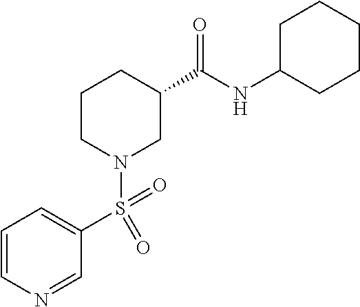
C1C(NC(C2CCCN(S(C3=CC=CN=C3)(=O)=O)C2)=O)CCCC1
